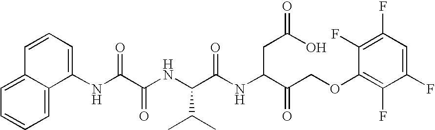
C(NC(C(NC(C(COC1=C(F)C(F)=CC(F)=C1F)=O)CC(O)=O)=O)C(C)C)(=O)C(NC1=CC=CC2=CC=CC=C12)=O
